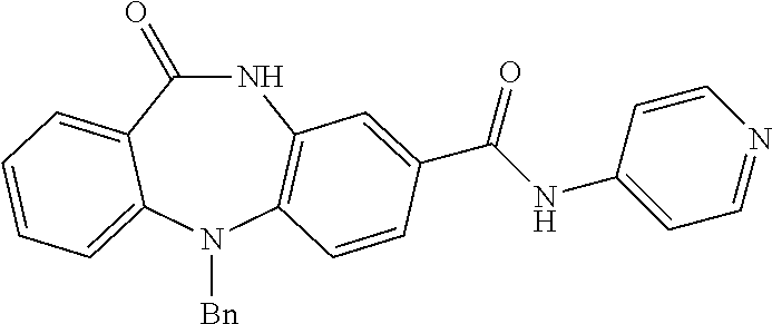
C1(=O)NC2=C(N([Bn])C3=CC=CC=C13)C=CC(C(NC1=CC=NC=C1)=O)=C2
